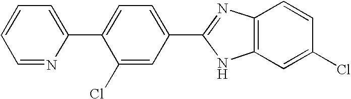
C1=NC(C2=CC=C(C3=NC4=C(C=C(Cl)C=C4)N3)C=C2Cl)=CC=C1
